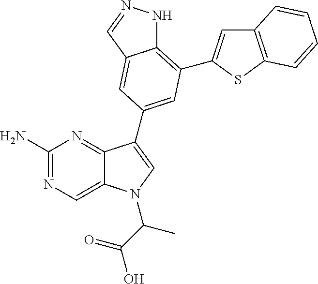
C1(N)=NC=C2C(=N1)C(C1=CC(C3=CC4=C(S3)C=CC=C4)=C3NN=CC3=C1)=CN2C(C(O)=O)C
